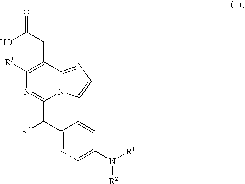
C1(C([R4])C2=NC([R3])=C(CC(O)=O)C3=NC=CN23)=CC=C(N([R1])[R2])C=C1
